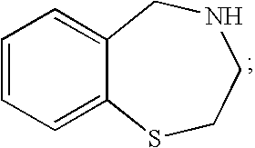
C1=CC=C2C(=C1)CNCCS2
